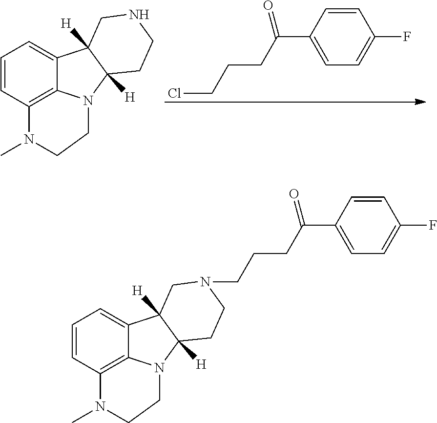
ClCCCC(C1=CC=C(F)C=C1)=O.C1=CC2=C3C(=C1)C1([H])C([H])(N3CCN2C)CCNC1.C1=CC2=C3C(=C1)C1([H])C([H])(N3CCN2C)CCN(CCCC(C2=CC=C(F)C=C2)=O)C1
